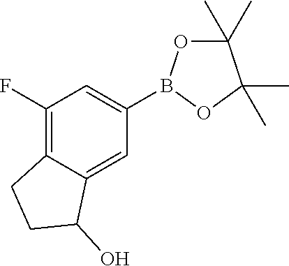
C1(B2OC(C)(C)C(C)(C)O2)=CC(F)=C2C(=C1)C(O)CC2
